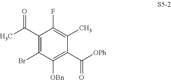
C1(C(=O)C)=C(Br)C([OBn])=C(C(=O)[OPh])C(C)=C1F
